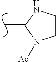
C=C1N([Ac])CCN1
